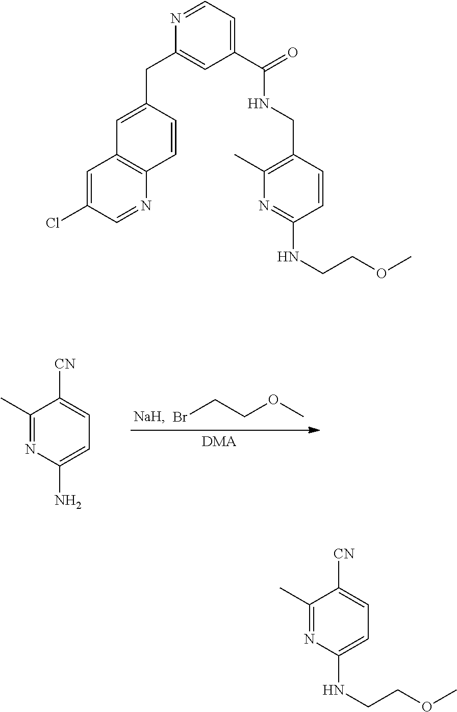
[DMA].BrCCOC.[CN]C1=CC=C(N)N=C1C.C1=C(CC2=CC(C(=O)NCC3=C(C)N=C(NCCOC)C=C3)=CC=N2)C=CC2=C1C=C(Cl)C=N2.[CN]C1=CC=C(NCCOC)N=C1C
